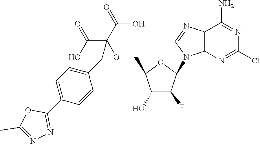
C12=C(N=CN1C1C(F)C(O)C(COC(C(O)=O)(C(=O)O)CC3=CC=C(C4=NN=C(C)O4)C=C3)O1)C(N)=NC(Cl)=N2
